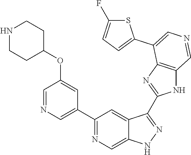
C1(C2=CN=CC(OC3CCNCC3)=C2)=NC=C2C(=C1)C(C1=NC3=C(N1)C=NC=C3C1=CC=C(F)S1)=NN2
